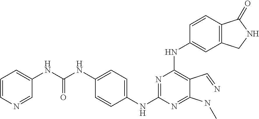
C1=CN=CC(NC(NC2=CC=C(NC3=NC(NC4=CC5=C(C=C4)C(=O)NC5)=C(C=N)C(NC)=N3)C=C2)=O)=C1
